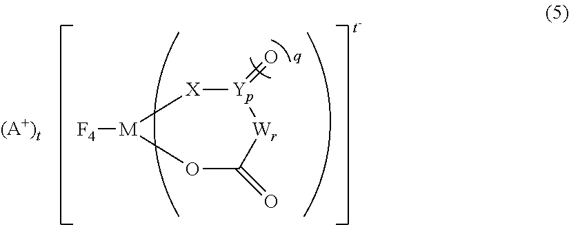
[F4][M]1OC(=O)[Wr][Yp](=O)[X]1
